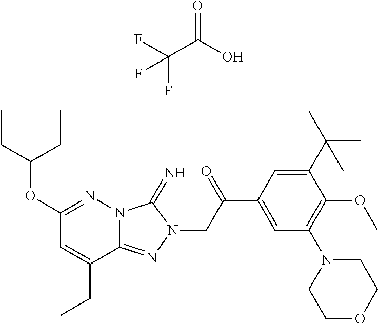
C1(OC(CC)CC)=NN2C(=NN(CC(C3=CC(N4CCOCC4)=C(OC)C(C(C)(C)C)=C3)=O)C2=N)C(CC)=C1.C(C(=O)O)(F)(F)F
